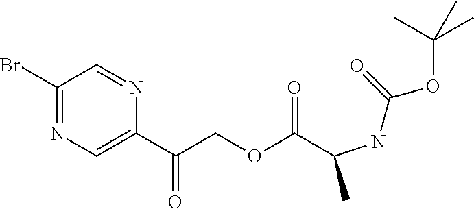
C1(Br)=NC=C(C(COC(C(NC(=O)OC(C)(C)C)C)=O)=O)N=C1
